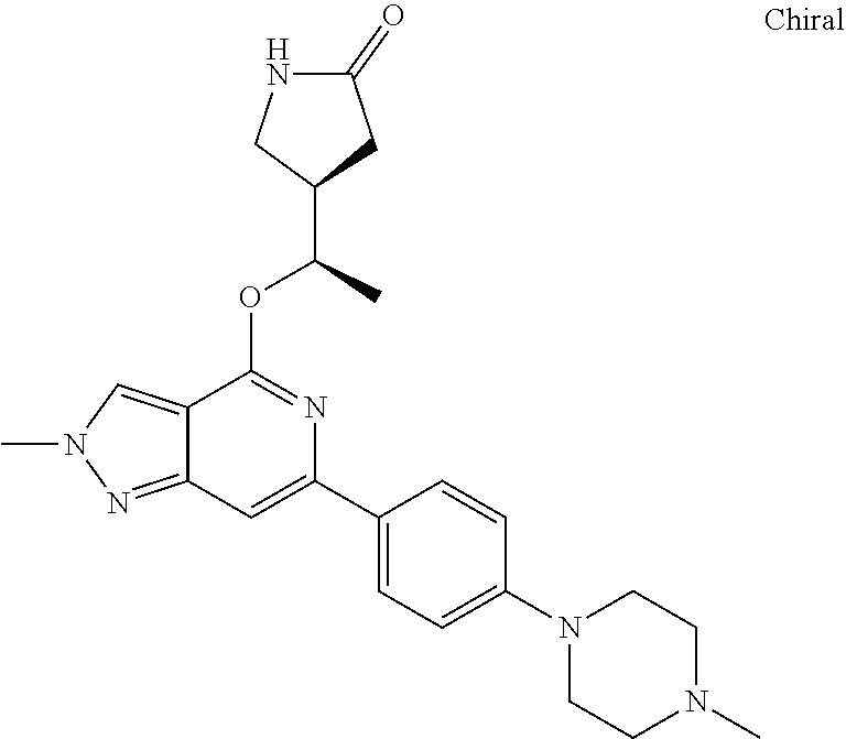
C12=NN(C)C=C1C(OC(C)C1CC(=O)NC1)=NC(C1=CC=C(N3CCN(C)CC3)C=C1)=C2
